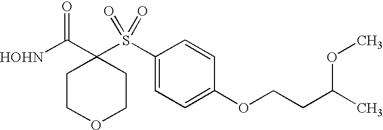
[HOHN]C(C1(S(C2=CC=C(OCCC(C)OC)C=C2)(=O)=O)CCOCC1)=O
